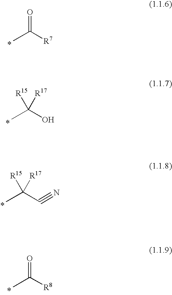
O=C([R7])C.[R15]C(O)(C)[R17].[R15]C(C#N)(C)[R17].O=C([R8])C
